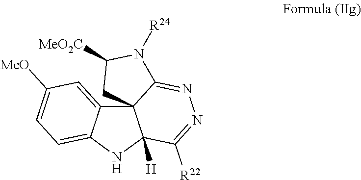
C123C4=CC([MeO])=CC=C4NC1([H])C([R22])=NN=C2N([R24])C([MeO2C])C3
